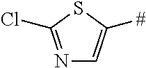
[#]C1=CN=C(Cl)S1
